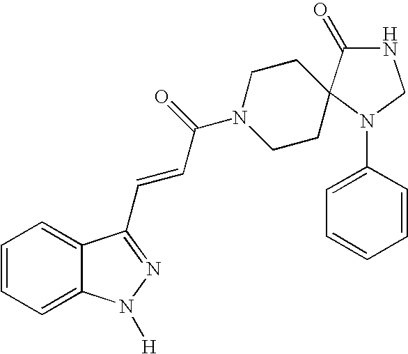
C1=CC=C2C(=C1)C(C=CC(=O)N1CCC3(CC1)C(=O)NCN3C1=CC=CC=C1)=NN2[H]
